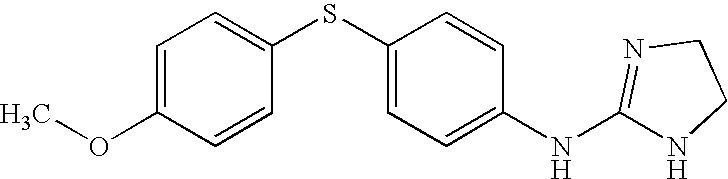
C1=C(OC)C=CC(SC2=CC=C(NC3=NCCN3)C=C2)=C1
